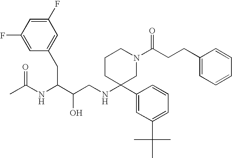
C1(F)=CC(F)=CC(CC(NC(C)=O)C(O)CNC2(C3=CC(C(C)(C)C)=CC=C3)CN(C(CCC3=CC=CC=C3)=O)CCC2)=C1
